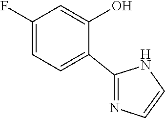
C1(F)=CC=C(C2=NC=CN2)C(O)=C1
